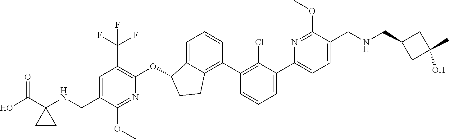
C(C1=CC(C(F)(F)F)=C(OC2C3=CC=CC(C4=C(Cl)C(C5=CC=C(CNCC6CC(C)(O)C6)C(OC)=N5)=CC=C4)=C3CC2)N=C1OC)NC1(C(O)=O)CC1
